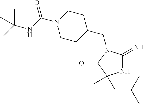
C1C(CN2C(=N)NC(C)(CC(C)C)C2=O)CCN(C(NC(C)(C)C)=O)C1
